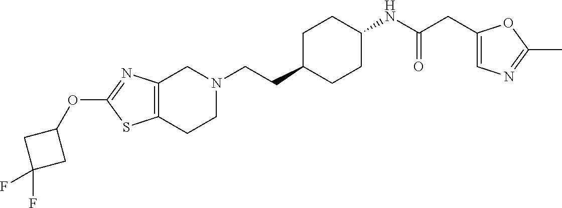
C12=C(CCN(CCC3CCC(NC(CC4=CN=C(C)O4)=O)CC3)C1)SC(OC1CC(F)(F)C1)=N2
